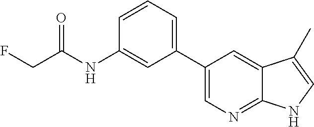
C(C(NC1=CC(C2=CN=C3C(=C2)C(C)=CN3)=CC=C1)=O)F
